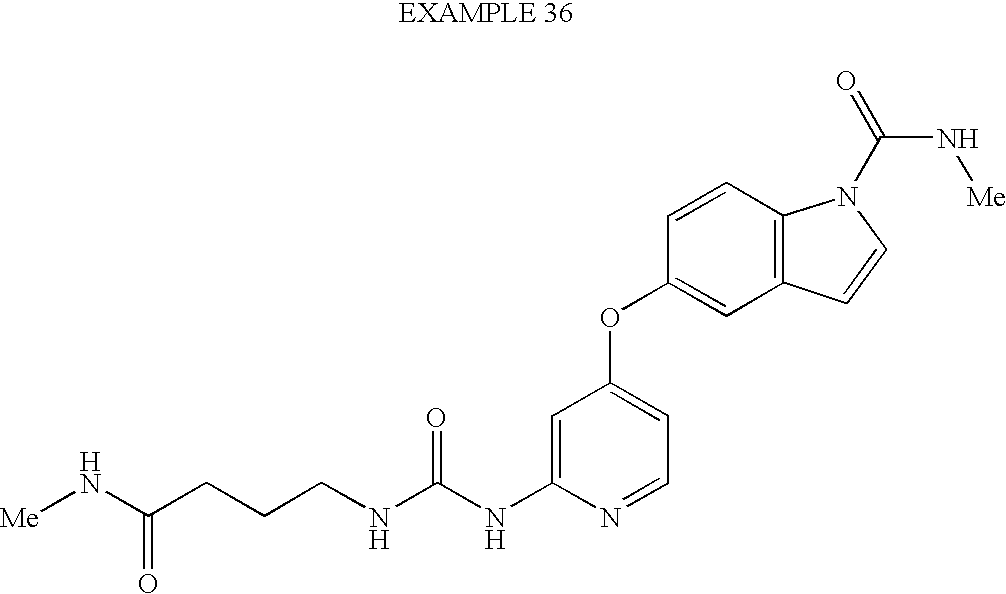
C1=C(NC(NCCCC(N[Me])=O)=O)N=CC=C1OC1=CC2=C(C=C1)N(C(N[Me])=O)C=C2
